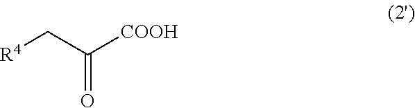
C(C([COOH])=O)[R4]
